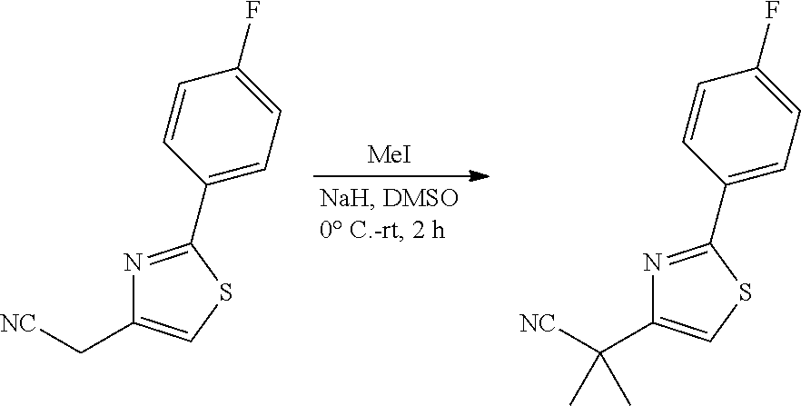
[MeI].[NC]CC1=CSC(C2=CC=C(F)C=C2)=N1.[NC]C(C1=CSC(C2=CC=C(F)C=C2)=N1)(C)C
